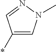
C1(*)=CN(C)N=C1
